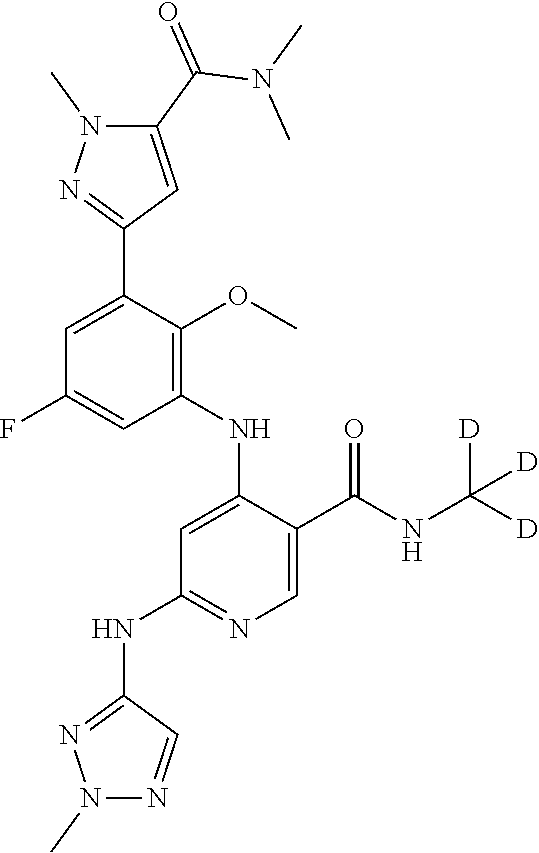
C1=C(F)C=C(C2=NN(C)C(C(=O)N(C)C)=C2)C(OC)=C1NC1=CC(NC2=NN(C)N=C2)=NC=C1C(NC([D])([D])[D])=O
